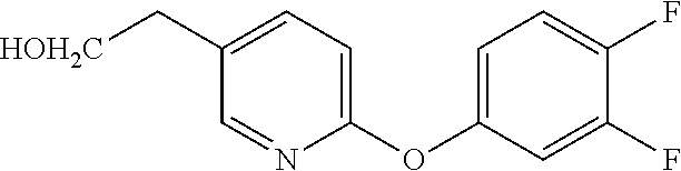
C1(C[HOH2C])=CC=C(OC2=CC=C(F)C(F)=C2)N=C1
